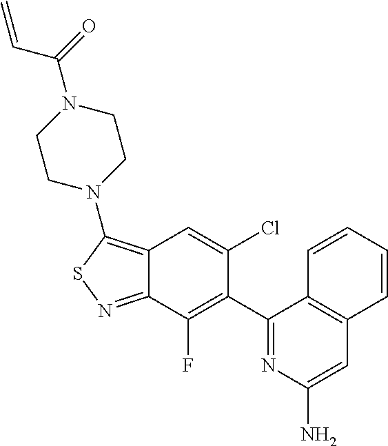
C12=C(N3CCN(C(C=C)=O)CC3)SN=C1C(F)=C(C1=NC(N)=CC3=C1C=CC=C3)C(Cl)=C2
